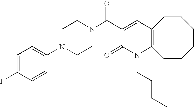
N1(C(C2=CC3=C(N(CCCC)C2=O)CCCCCC3)=O)CCN(C2=CC=C(F)C=C2)CC1
